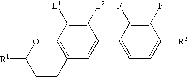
C1CC2=C(OC1[R1])C([L1])=C([L2])C(C1=CC=C([R2])C(F)=C1F)=C2
